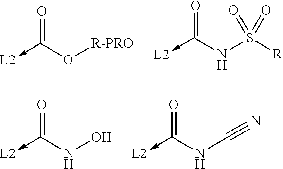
C(->[L2])(O[R-PRO])=O.C(->[L2])(NS([R])(=O)=O)=O.C(->[L2])(NO)=O.C(->[L2])(NC#N)=O
